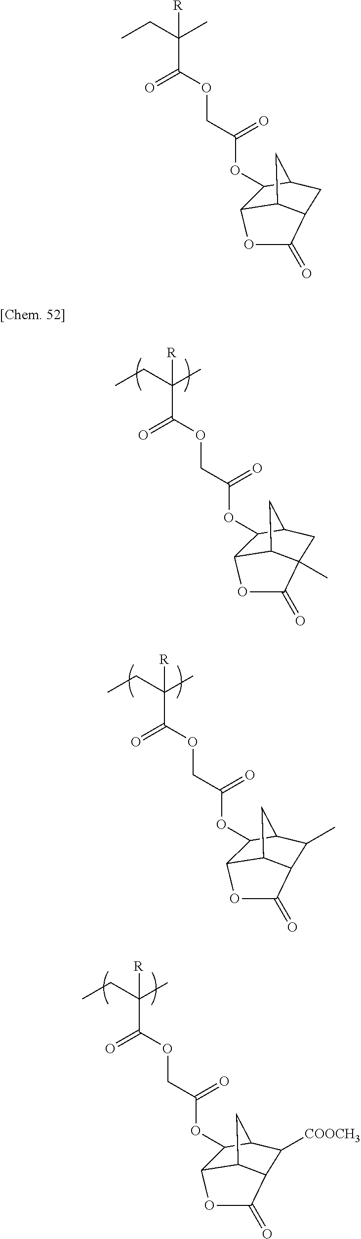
CCC(C)([R])C(=O)OCC(=O)OC1C2C3C(CC1C3)C(=O)O2.CCC(C)([R])C(=O)OCC(=O)OC1C2C3C(C)(CC1C3)C(=O)O2.CCC(C)([R])C(=O)OCC(=O)OC1C2C3C(C(C)C1C3)C(=O)O2.CCC(C)([R])C(=O)OCC(=O)OC1C2C3C(C([COOCH3])C1C3)C(=O)O2
